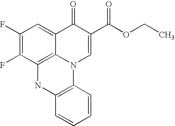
C12=C3C(=CC(F)=C1F)C(=O)C(C(OCC)=O)=CN3C1=C(N2)C=CC=C1
